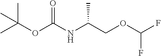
CC(OC(NC(COC(F)F)C)=O)(C)C
